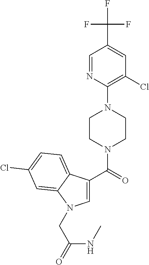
C1=C(C(=O)N2CCN(C3=C(Cl)C=C(C(F)(F)F)C=N3)CC2)C2=CC=C(Cl)C=C2N1CC(=O)NC
